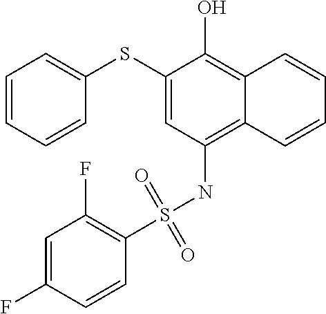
C1=CC=CC(SC2=CC(NS(C3=C(F)C=C(F)C=C3)(=O)=O)=C3C(=C2O)C=CC=C3)=C1
